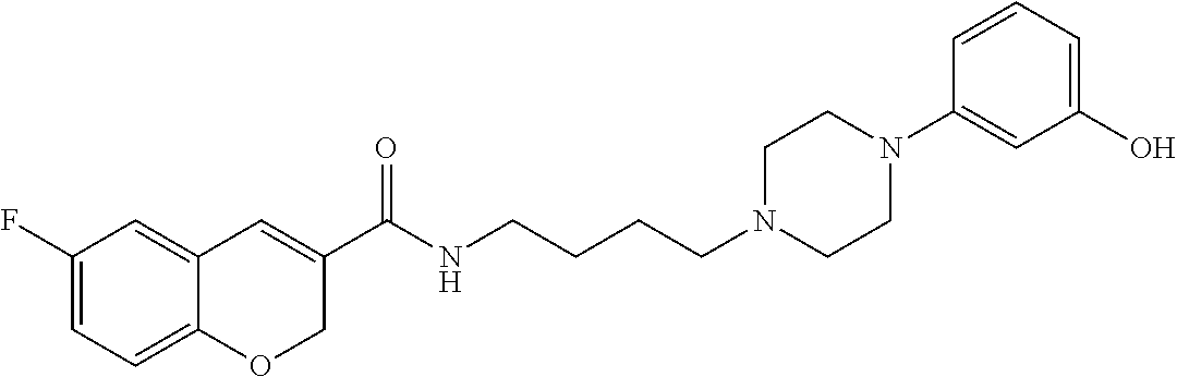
C1(F)=CC=C2C(=C1)C=C(C(NCCCCN1CCN(C3=CC(O)=CC=C3)CC1)=O)CO2
